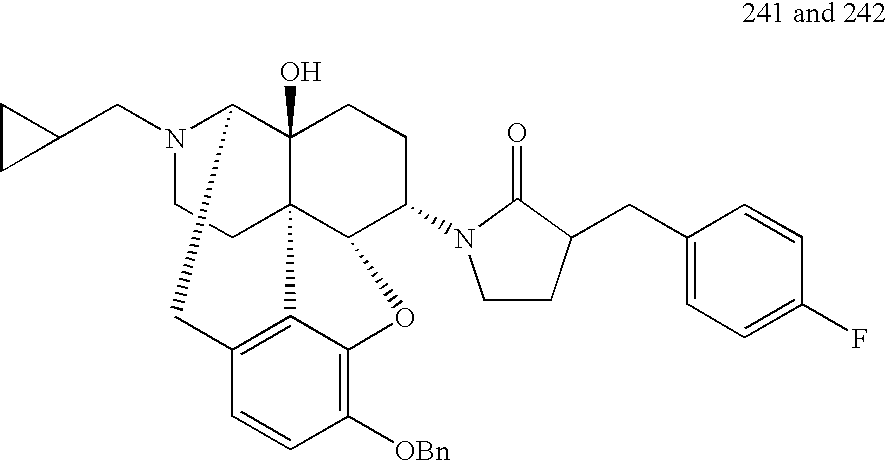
N1(CC2CC2)CCC23C4(O)C1CC1=C2C(=C([OBn])C=C1)OC3C(N1CCC(CC2=CC=C(F)C=C2)C1=O)CC4
